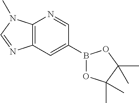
C12=C(C=C(B3OC(C)(C)C(C)(C)O3)C=N1)N=CN2C
